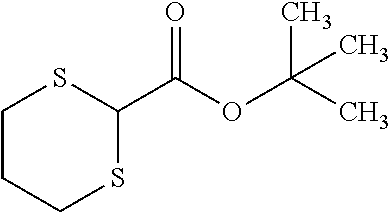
C1CCSC(C(OC(C)(C)C)=O)S1
